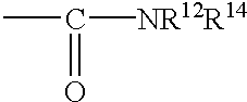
CC(=O)[NR12R14]
